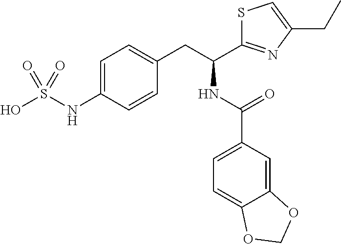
C1=C(NS(O)(=O)=O)C=CC(CC(NC(=O)C2=CC=C3C(=C2)OCO3)C2=NC(CC)=CS2)=C1
